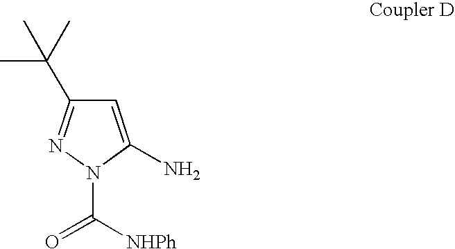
C1=C(N)N(C([NHPh])=O)N=C1C(C)(C)C
